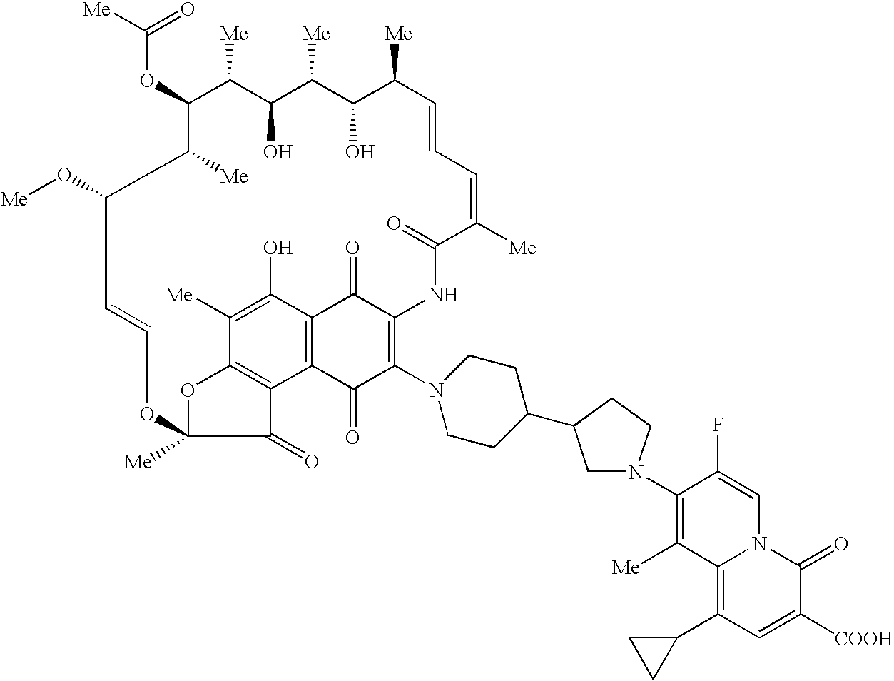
C(OC1C([Me])C(O)C([Me])C(O)C([Me])C=CC=C([Me])C(=O)NC2=C(N3CCC(C4CN(C5=C([Me])C6=C(C7CC7)C=C([COOH])C(=O)N6C=C5F)CC4)CC3)C(=O)C3=C(C2=O)C(O)=C([Me])C2=C3C(=O)C([Me])(O2)OC=CC(O[Me])C1[Me])([Me])=O
